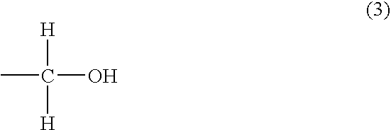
CC(O)([H])[H]
